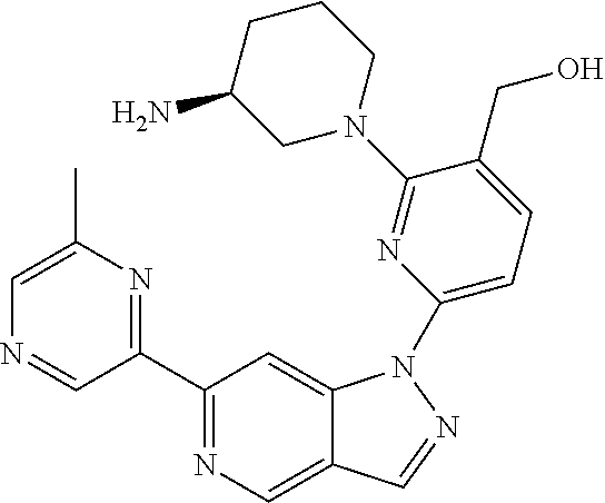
C1(C2=NC(C)=CN=C2)=NC=C2C(=C1)N(C1=CC=C(CO)C(N3CCCC(N)C3)=N1)N=C2
